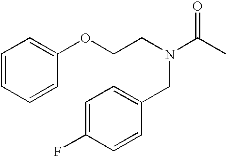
C1=CC=CC(OCCN(C(C)=O)CC2=CC=C(F)C=C2)=C1
